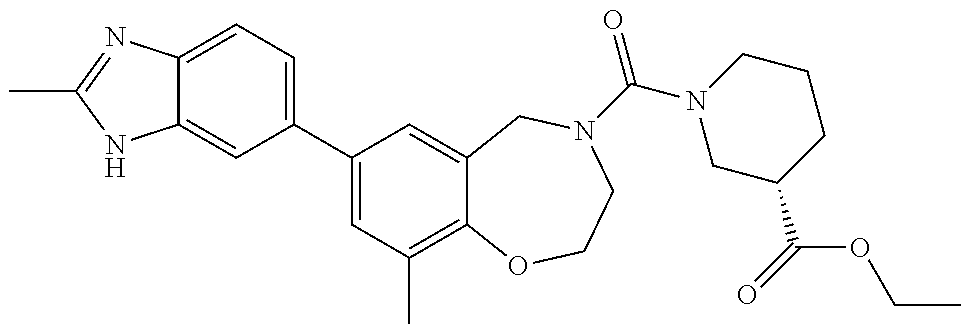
C12=CC(C3=CC(C)=C4C(=C3)CN(C(=O)N3CC(C(OCC)=O)CCC3)CCO4)=CC=C1N=C(C)N2
